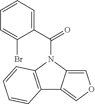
C12=C(N(C(C3=CC=CC=C3Br)=O)C3=COC=C13)C=CC=C2
